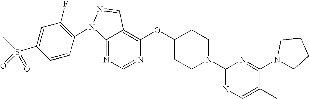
C12=NC=NC(OC3CCN(C4=NC=C(C)C(N5CCCC5)=N4)CC3)=C1C=NN2C1=C(F)C=C(S(C)(=O)=O)C=C1
